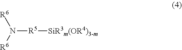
N([R5][SiR3m(OR4)3-m])([R6])[R6]
